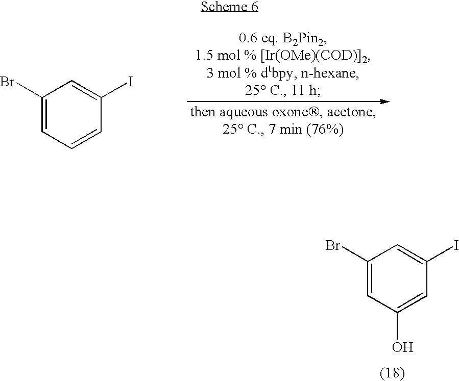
C1(Br)=CC=CC(I)=C1.C1(Br)=CC(O)=CC(I)=C1
